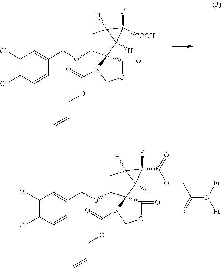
C1C(OCC2=CC(Cl)=C(Cl)C=C2)C2(C3([H])C1([H])C3(F)[COOH])N(C(OCC=C)=O)COC2=O.C1C(OCC2=CC(Cl)=C(Cl)C=C2)C2(C3([H])C1([H])C3(F)C(OCC(=O)N([Et])[Et])=O)N(C(OCC=C)=O)COC2=O
